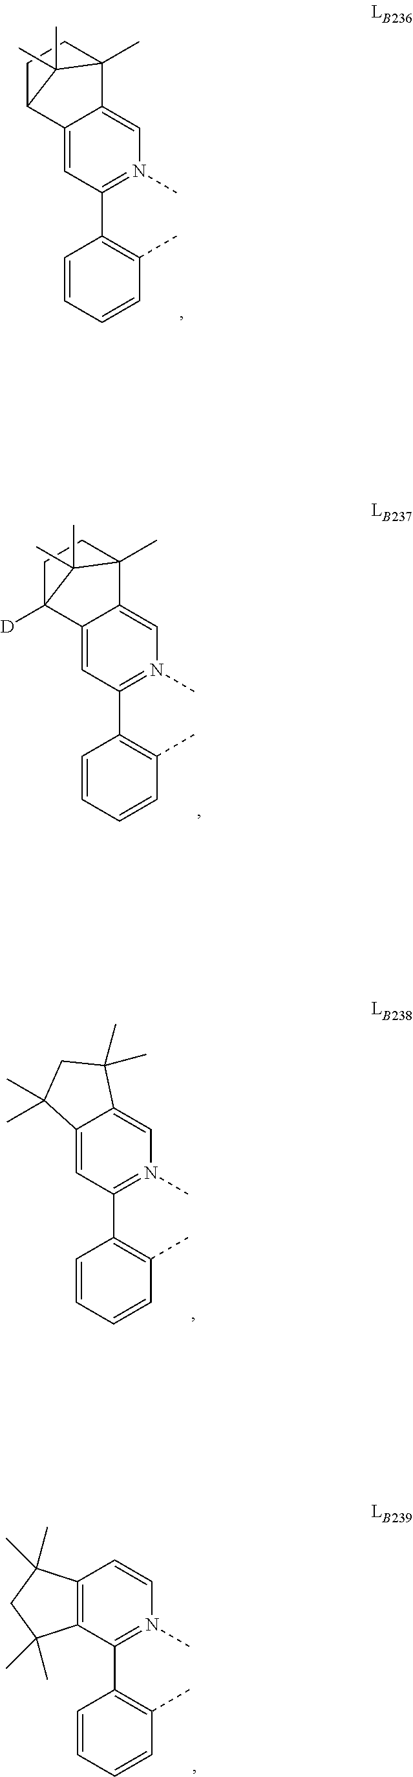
C1=CC=CC(C)=C1C1=N(C)C=C2C(=C1)C1CCC2(C)C1(C)C.C1=CC=CC(C)=C1C1=N(C)C=C2C(=C1)C1([D])CCC2(C)C1(C)C.C1=CC=CC(C)=C1C1=N(C)C=C2C(=C1)C(C)(C)CC2(C)C.C1=CC=CC(C)=C1C1=N(C)C=CC2=C1C(C)(C)CC2(C)C
